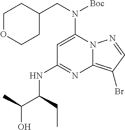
C1=C(N(CC2CCOCC2)[Boc])N2C(=C(Br)C=N2)N=C1NC(C(O)C)CC
